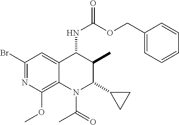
C1(Br)=NC(OC)=C2C(=C1)C(NC(OCC1=CC=CC=C1)=O)C(C)C(C1CC1)N2C(C)=O
